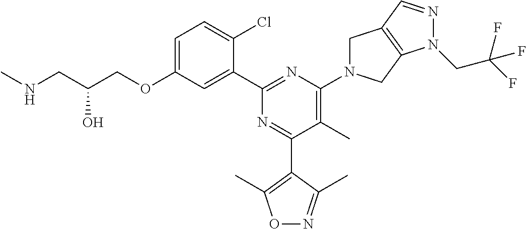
C1=C(OCC(CNC)O)C=C(C2=NC(N3CC4=C(C3)N(CC(F)(F)F)N=C4)=C(C)C(C3=C(C)ON=C3C)=N2)C(Cl)=C1
